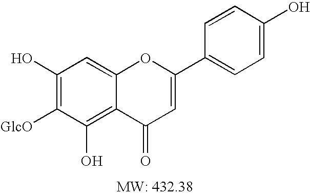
C1(O)=C([GlcO])C(O)=C2C(=C1)OC(C1=CC=C(O)C=C1)=CC2=O
